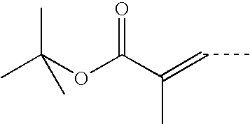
C(C(=CC)C)(OC(C)(C)C)=O
